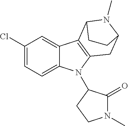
C1(Cl)=CC=C2C(=C1)C1=C(CC3N(C)C1CC3)N2C1C(=O)N(C)CC1
